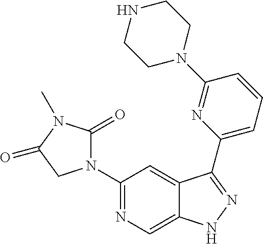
C1(N2C(=O)N(C)C(=O)C2)=NC=C2C(=C1)C(C1=CC=CC(N3CCNCC3)=N1)=NN2
